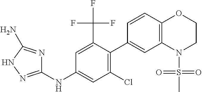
C1(NC2=CC(Cl)=C(C3=CC4=C(C=C3)OCCN4S(C)(=O)=O)C(C(F)(F)F)=C2)=NNC(N)=N1
